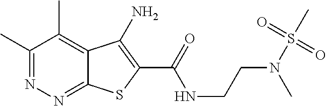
C1(C)=NN=C2C(=C1C)C(N)=C(C(=O)NCCN(S(C)(=O)=O)C)S2
